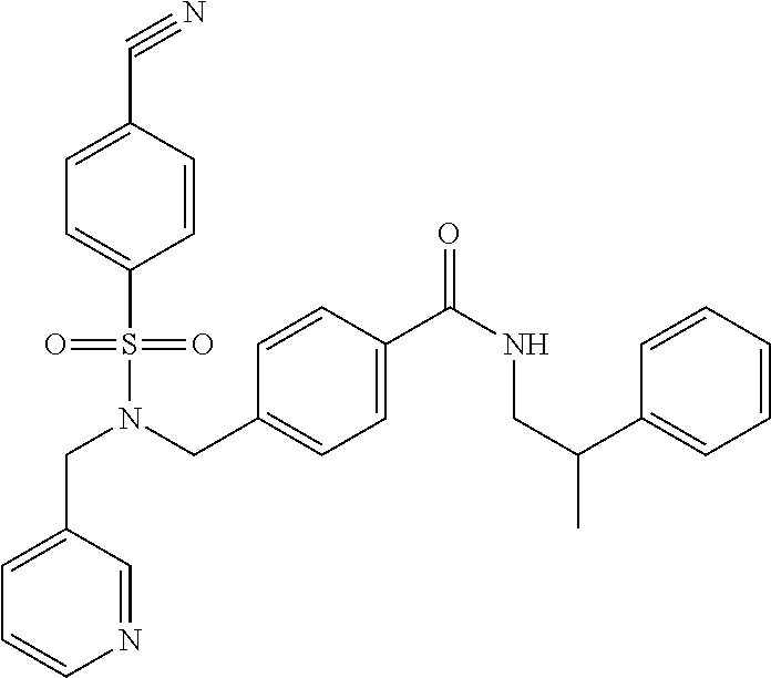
C(N(S(=O)(=O)C1=CC=C(C#N)C=C1)CC1=CC=C(C(NCC(C)C2=CC=CC=C2)=O)C=C1)C1=CC=CN=C1
